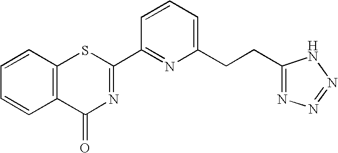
C1=CC=C(CCC2=NN=NN2)N=C1C1=NC(=O)C2=C(S1)C=CC=C2
